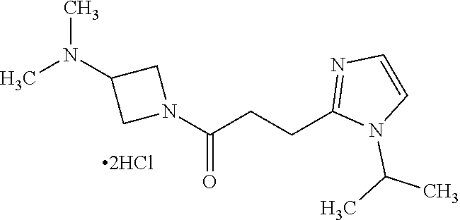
N1(C(CCC2=NC=CN2C(C)C)=O)CC(N(C)C)C1
